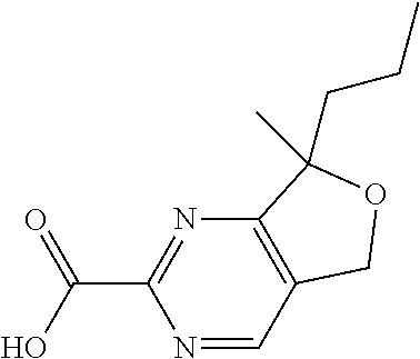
N1=CC2=C(N=C1C(O)=O)C(C)(CCC)OC2
